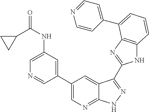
C1(C2=CN=C3C(=C2)C(C2=NC4=C(N2)C=CC=C4C2=CC=NC=C2)=NN3)=CC(NC(C2CC2)=O)=CN=C1
